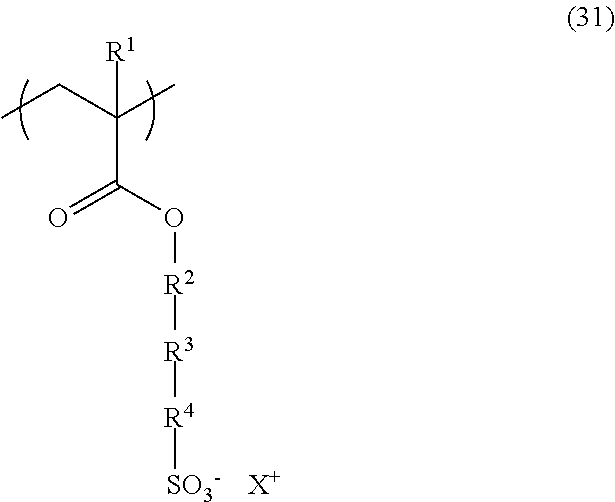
C(C(O[R2][R3][R4][SO3-])=O)(CC)(C)[R1].[X+]
